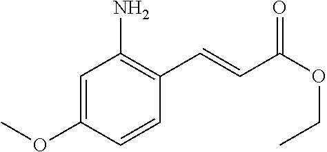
C1=C(OC)C=CC(C=CC(OCC)=O)=C1N
